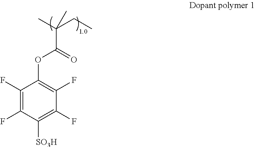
C1(F)=C(F)C([SO3H])=C(F)C(F)=C1OC(=O)C(C)(CC)C
